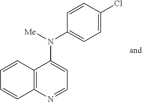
C12=C(N=CC=C1N([Me])C1=CC=C(Cl)C=C1)C=CC=C2
